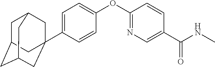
C1=C(C23CC4CC(CC(C2)C4)C3)C=CC(OC2=NC=C(C(NC)=O)C=C2)=C1
